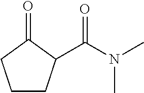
C1CC(C(N(C)C)=O)C(=O)C1
